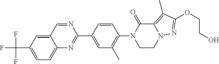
N1(C2=C(C)C=C(C3=NC4=CC=C(C(F)(F)F)C=C4C=N3)C=C2)CCN2C(=C(C)C(OCCO)=N2)C1=O
